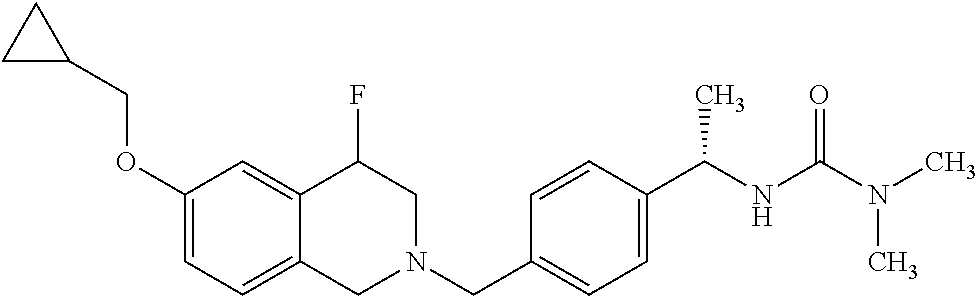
C1(OCC2CC2)=CC=C2C(=C1)C(F)CN(CC1=CC=C(C(NC(=O)N(C)C)C)C=C1)C2
